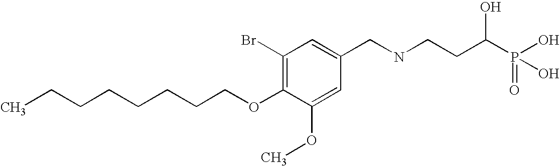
C(CCCCCOC1=C(Br)C=C(CNCCC(P(=O)(O)O)O)C=C1OC)CC
